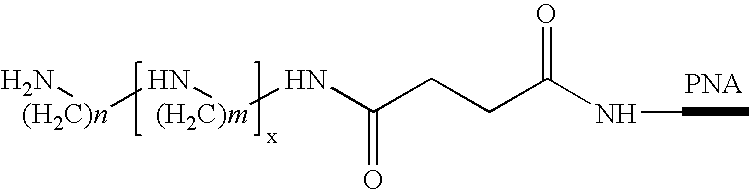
N(C(CCC(NCC)=O)=O)[(H2C)m]N[(H2C)n]N
